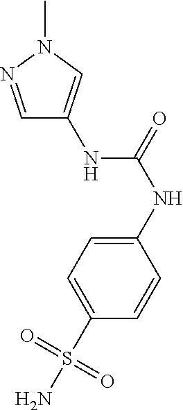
C1=NN(C)C=C1NC(=O)NC1=CC=C(S(N)(=O)=O)C=C1
